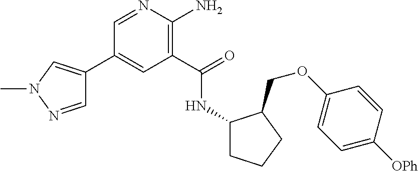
C1(C2=CN(C)N=C2)=CC(C(=O)NC2CCCC2COC2=CC=C([OPh])C=C2)=C(N)N=C1
